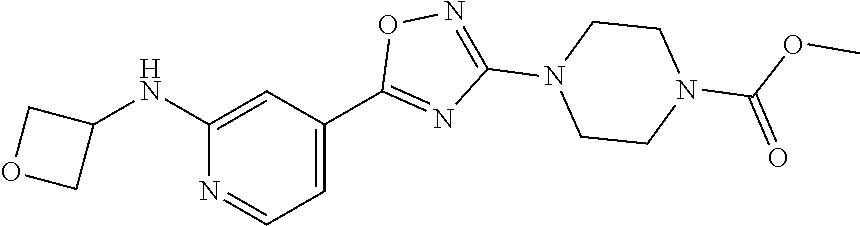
C1=C(C2=NC(N3CCN(C(OC)=O)CC3)=NO2)C=C(NC2COC2)N=C1
